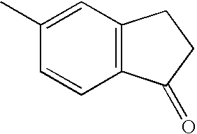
C1(C)=CC2=C(C=C1)C(=O)CC2
